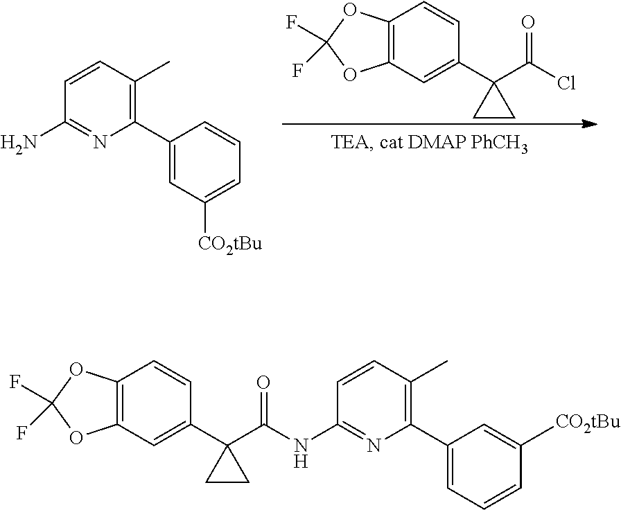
C12=C(C=C(C3(C(Cl)=O)CC3)C=C1)OC(F)(F)O2.C1(C2=C(C)C=CC(N)=N2)=CC([CO2tBu])=CC=C1.C12=C(C=C(C3(C(=O)NC4=NC(C5=CC=CC([CO2tBu])=C5)=C(C)C=C4)CC3)C=C1)OC(F)(F)O2
